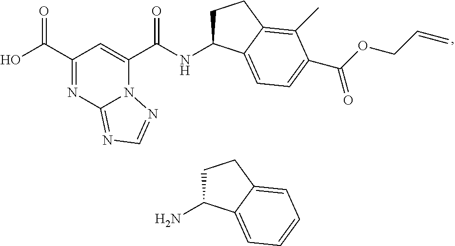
C1(C(O)=O)=NC2=NC=NN2C(C(NC2CCC3=C(C)C(C(OCC=C)=O)=CC=C23)=O)=C1.C1C(N)C2=CC=CC=C2C1
